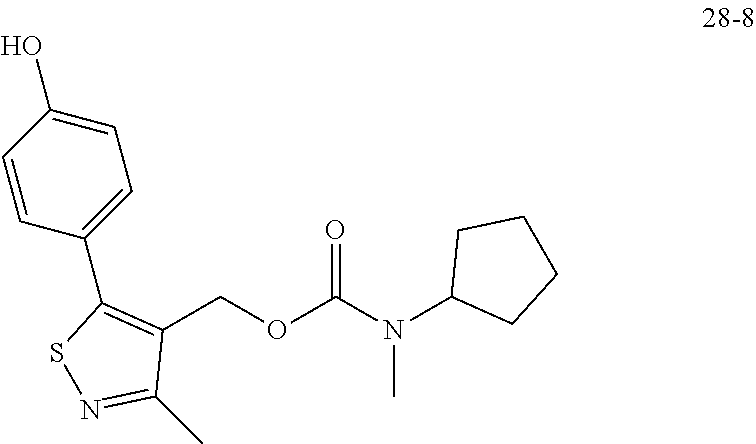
C1(COC(N(C2CCCC2)C)=O)=C(C2=CC=C(O)C=C2)SN=C1C
